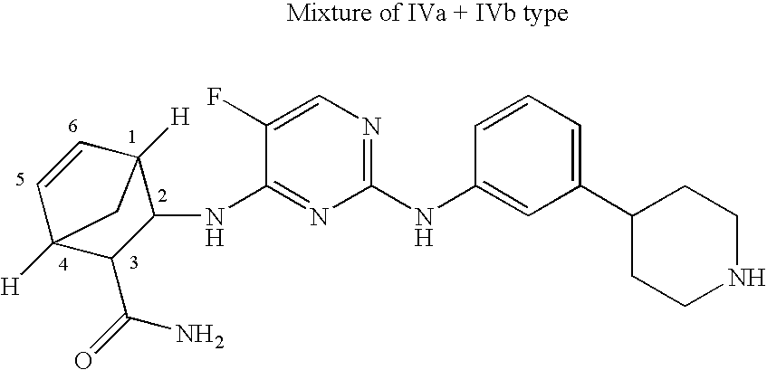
C1(NC2=CC(C3CCNCC3)=CC=C2)=NC=C(F)C(NC2C3([H])C=CC([H])(C2C(=O)N)C3)=N1
